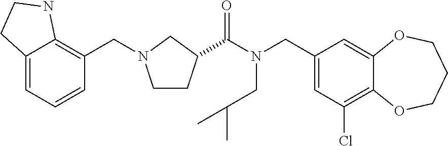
C1(CN(C(=O)C2CCN(CC3=C4C(=CC=C3)CCN4)C2)CC(C)C)=CC(Cl)=C2C(=C1)OCCCO2
